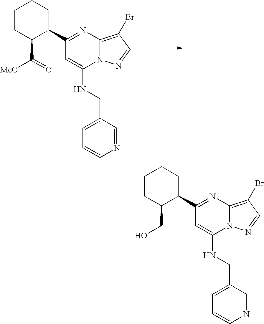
C1CC(C([MeO])=O)C(C2=NC3=C(Br)C=NN3C(NCC3=CC=CN=C3)=C2)CC1.C1CC(CO)C(C2=NC3=C(Br)C=NN3C(NCC3=CC=CN=C3)=C2)CC1
